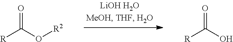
[R]C(O[R2])=O.[R]C(O)=O
